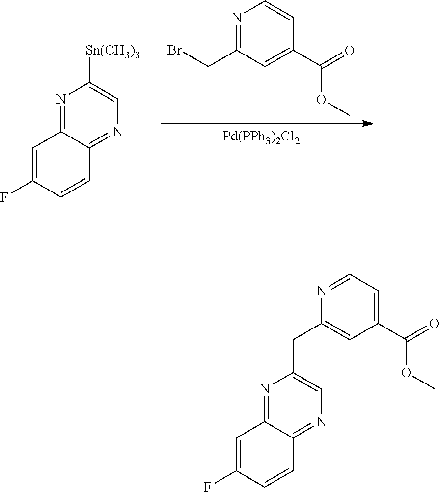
[Pd(PPh3)2Cl2].N1=C(CBr)C=C(C(=O)OC)C=C1.N1=C2C(=NC=C1[Sn(CH3)3])C=CC(F)=C2.N1=C2C(=NC=C1CC1=CC(C(=O)OC)=CC=N1)C=CC(F)=C2
